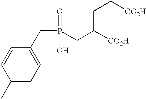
C(P(=O)(O)CC([CO2H])CC[CO2H])C1=CC=C(C)C=C1
